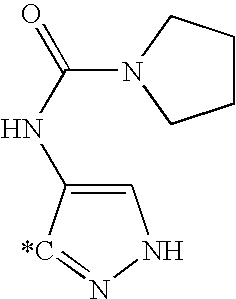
C1=C(NC(=O)N2CCCC2)[*C]=NN1
